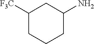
C1([F3C])CCCC(N)C1
